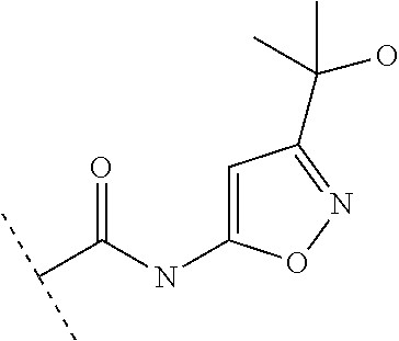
C(C(NC1=CC(C(O)(C)C)=NO1)=O)(C)C
